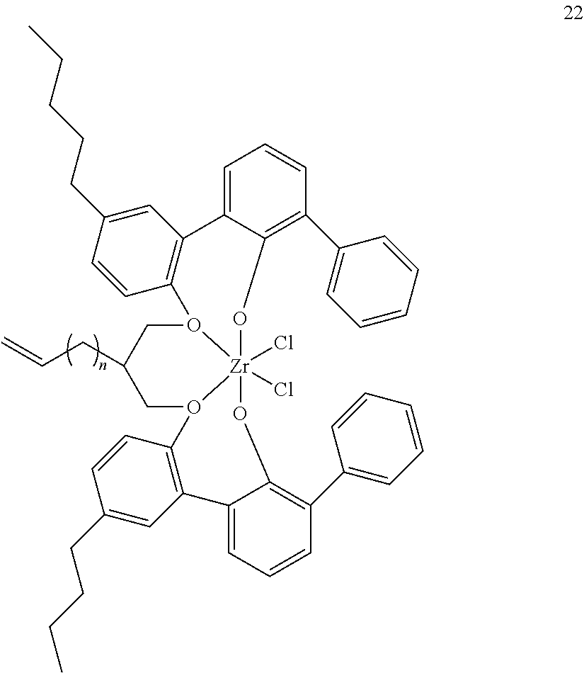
C1O2[Zr]3(Cl)(Cl)(O(CC1CC=C)C1=C(C=C(CCCCC)C=C1)C1=CC=CC(C4=CC=CC=C4)=C1O3)OC1=C(C3=CC=CC=C3)C=CC=C1C1=C2C=CC(CCCC)=C1
